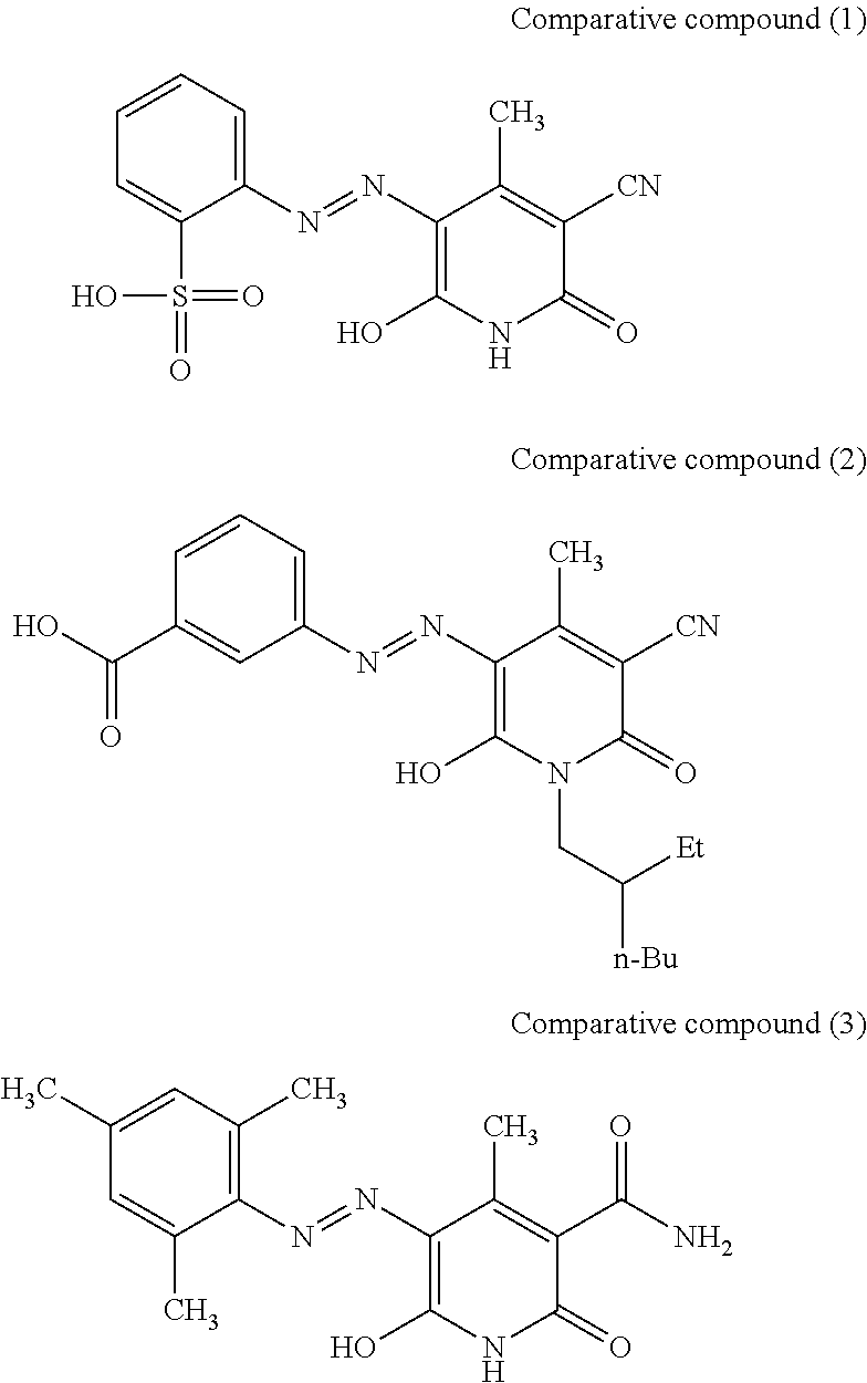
C1(N=NC2=C(O)NC(=O)C([CN])=C2C)=CC=CC=C1S(=O)(=O)O.C1(N=NC2=C(O)N(CC([n-Bu])[Et])C(=O)C([CN])=C2C)=CC=CC(C(O)=O)=C1.C1(N=NC2=C(O)NC(=O)C(C(N)=O)=C2C)=C(C)C=C(C)C=C1C
